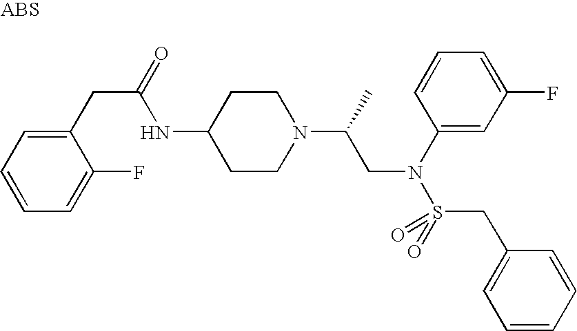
C1(NC(CC2=CC=CC=C2F)=O)CCN(C(CN(S(CC2=CC=CC=C2)(=O)=O)C2=CC(F)=CC=C2)C)CC1
